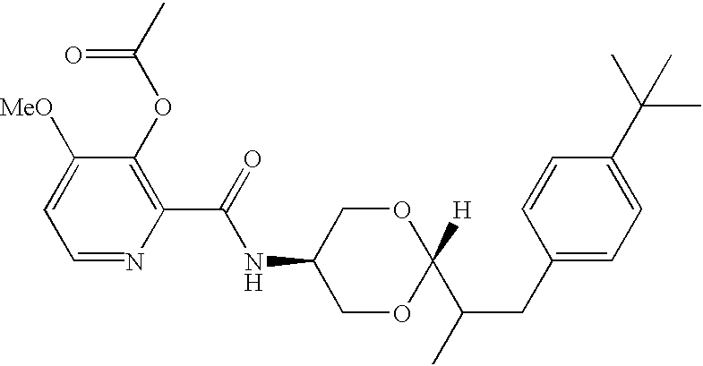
N(C1COC(C(C)CC2=CC=C(C(C)(C)C)C=C2)([H])OC1)C(C1=C(OC(C)=O)C([MeO])=CC=N1)=O
